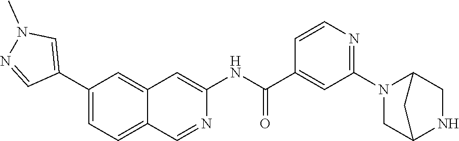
C1(C2=CN(C)N=C2)=CC=C2C(=C1)C=C(NC(C1=CC(N3CC4NCC3C4)=NC=C1)=O)N=C2
